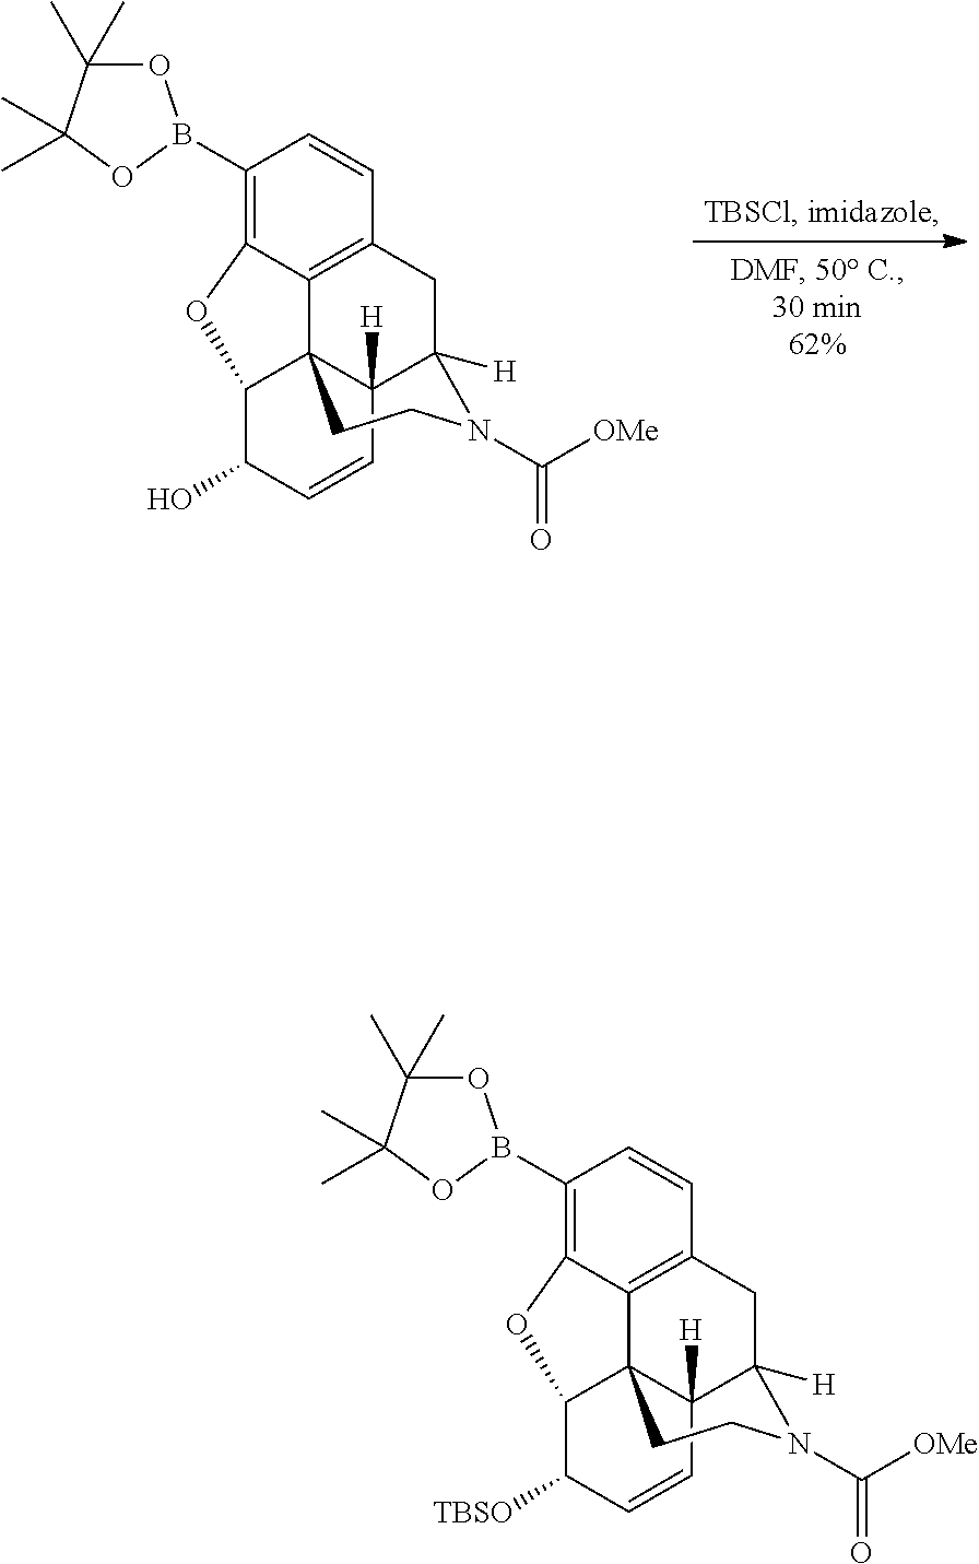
C12([H])C34C5=C(CC1([H])N(C(=O)[OMe])CC3)C=CC(B1OC(C)(C)C(C)(C)O1)=C5OC4C(O)C=C2.C12([H])C34C5=C(CC1([H])N(C(=O)[OMe])CC3)C=CC(B1OC(C)(C)C(C)(C)O1)=C5OC4C([TBSO])C=C2
